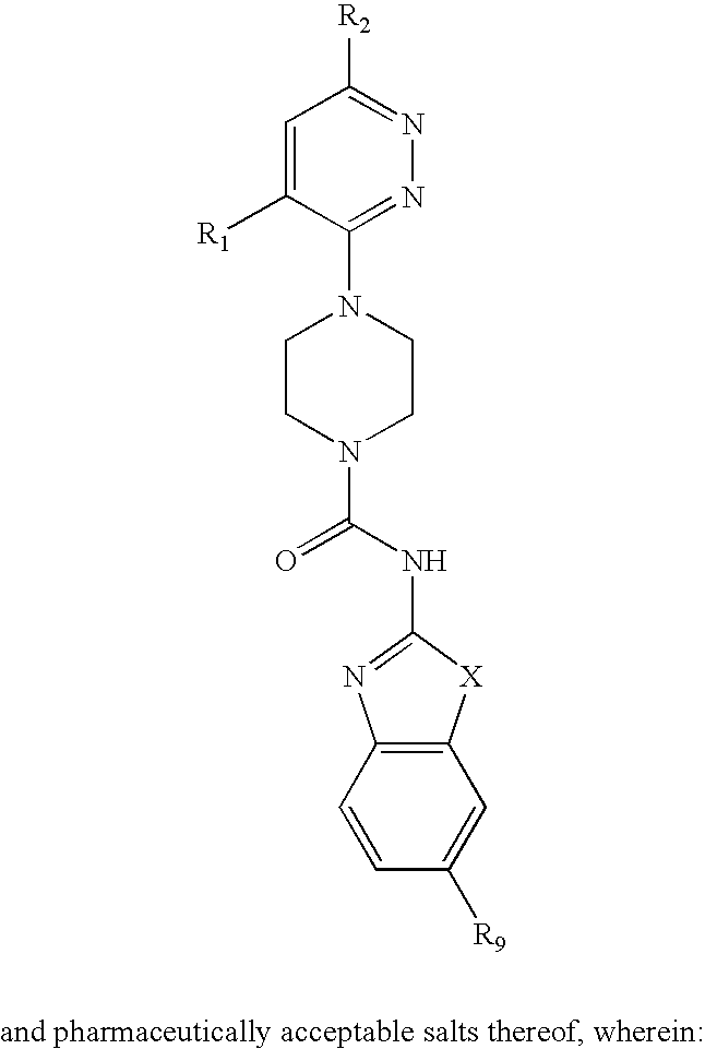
C1=C([R1])C(N2CCN(C(NC3=NC4=C([X]3)C=C([R9])C=C4)=O)CC2)=NN=C1[R2]
